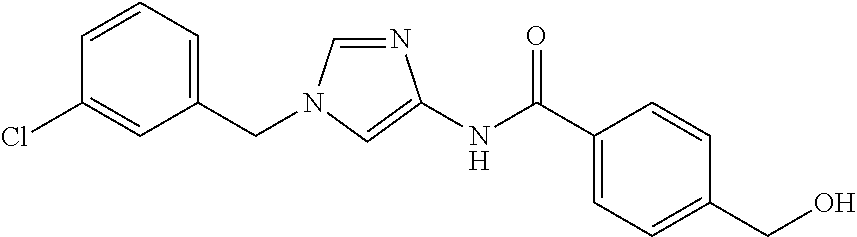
C1=NC(NC(=O)C2=CC=C(CO)C=C2)=CN1CC1=CC=CC(Cl)=C1
